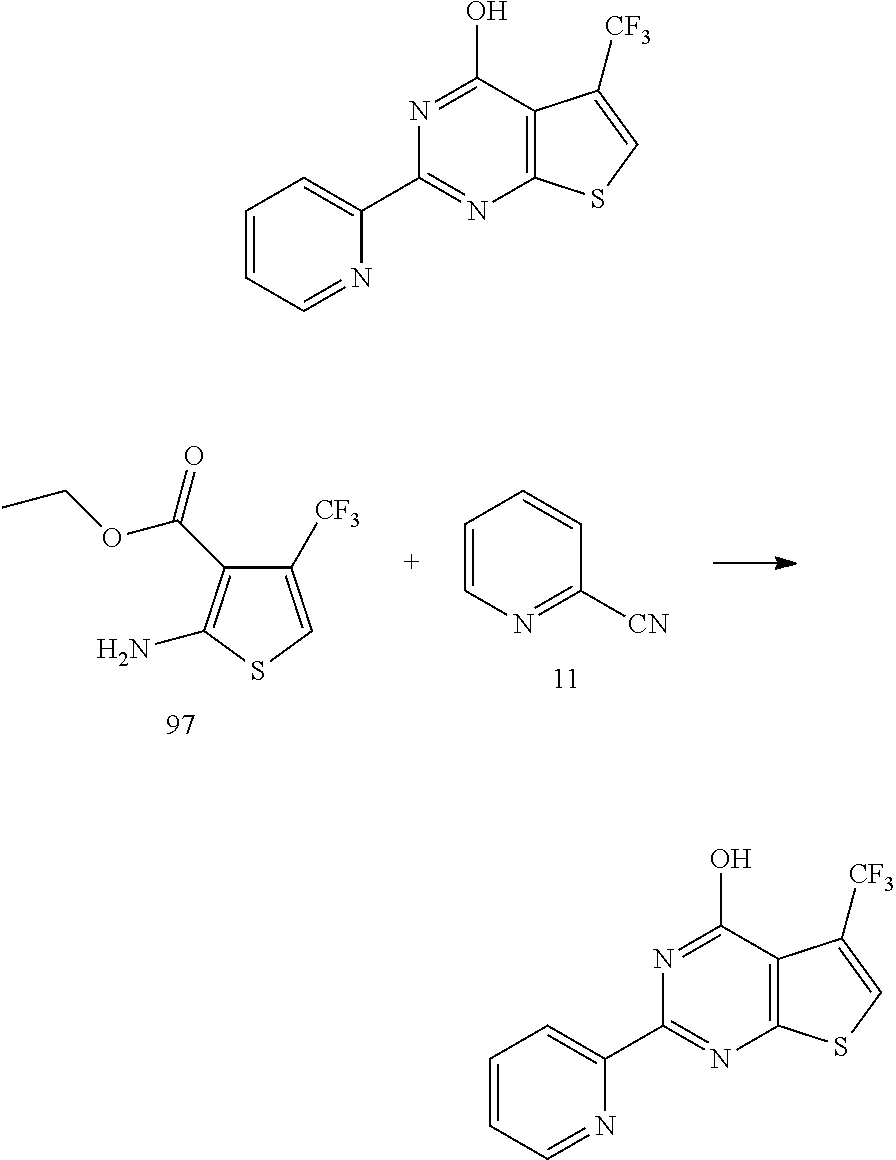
C1([CF3])=CSC(N)=C1C(=O)OCC.C1=CN=C([CN])C=C1.C1(C2=CC=CC=N2)=NC2=C(C(O)=N1)C([CF3])=CS2.C1(C2=CC=CC=N2)=NC2=C(C(O)=N1)C([CF3])=CS2
